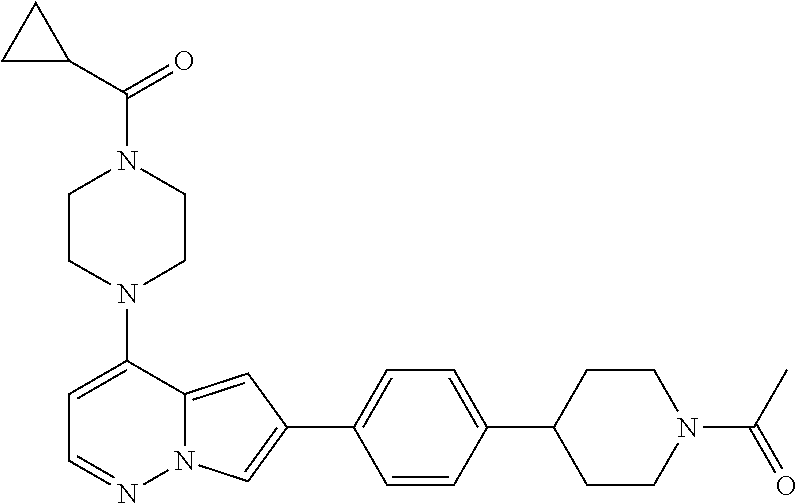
N1(C2=CC=NN3C2=CC(C2=CC=C(C4CCN(C(=O)C)CC4)C=C2)=C3)CCN(C(C2CC2)=O)CC1
